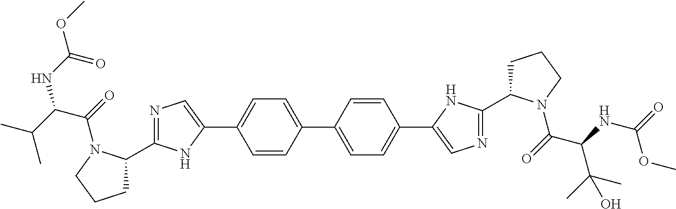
C1C(C2=NC=C(C3=CC=C(C4=CC=C(C5=CN=C(C6CCCN6C(=O)C(NC(=O)OC)C(C)(C)O)N5)C=C4)C=C3)N2)N(C(=O)C(C(C)C)NC(OC)=O)CC1
